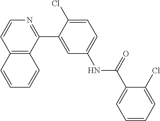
C12=C(C(C3=CC(NC(C4=CC=CC=C4Cl)=O)=CC=C3Cl)=NC=C1)C=CC=C2
